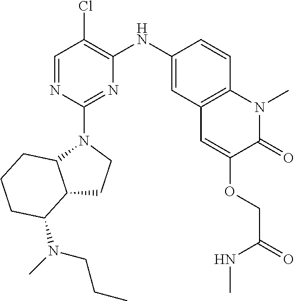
C1=NC(N2C3C(CC2)C(N(CCC)C)CCC3)=NC(NC2=CC3=C(C=C2)N(C)C(=O)C(OCC(=O)NC)=C3)=C1Cl
